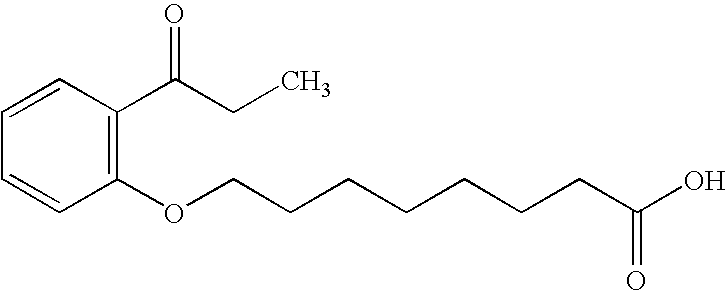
C1=CC=CC(OCCCCCCCC(O)=O)=C1C(CC)=O
